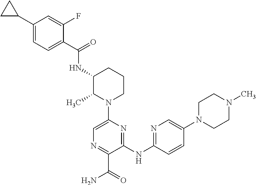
C1(NC2=NC=C(N3CCN(C)CC3)C=C2)=NC(N2CCCC(NC(C3=CC=C(C4CC4)C=C3F)=O)C2C)=CN=C1C(=O)N
